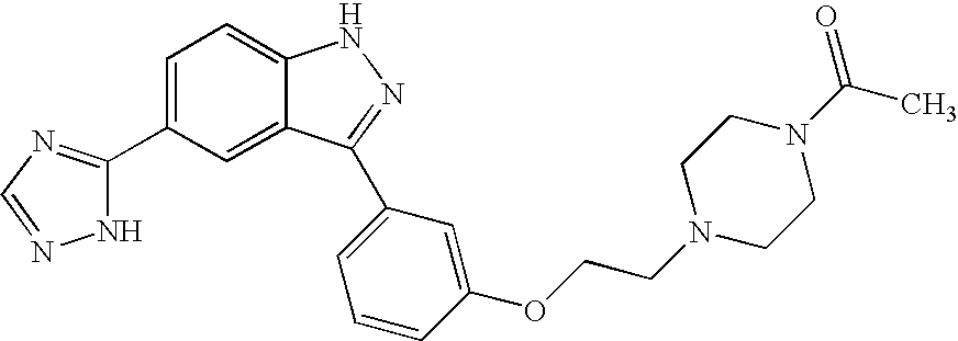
C1=C(C2=NC=NN2)C=C2C(=C1)NN=C2C1=CC=CC(OCCN2CCN(C(C)=O)CC2)=C1
